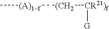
C[(A)1f][(CH2][CR21)f][G]
